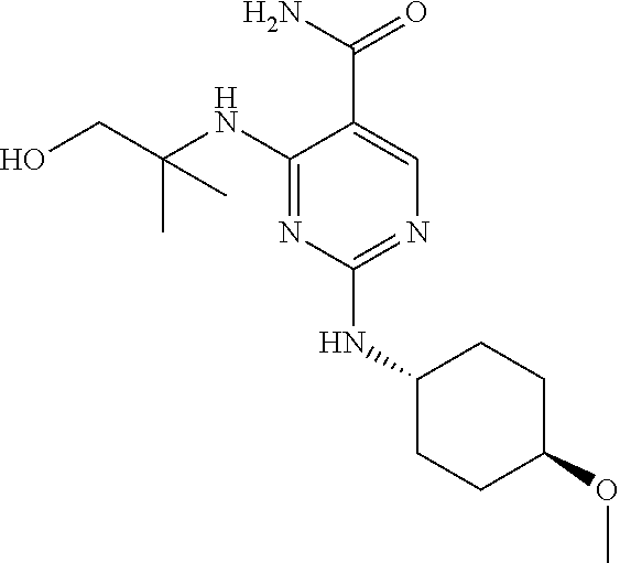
C1(NC(CO)(C)C)=NC(NC2CCC(OC)CC2)=NC=C1C(N)=O
